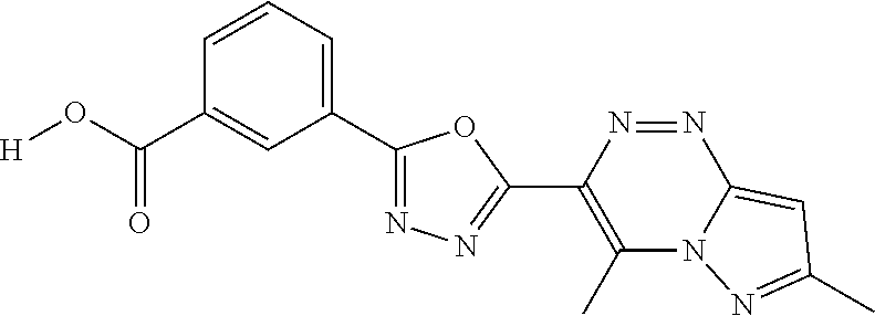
[H]OC(C1=CC(C2=NN=C(C3=C(C)N4C(=CC(C)=N4)N=N3)O2)=CC=C1)=O
